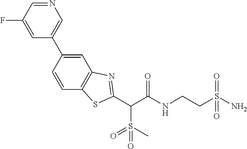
C(C(NCCS(N)(=O)=O)=O)(C1=NC2=C(C=CC(C3=CN=CC(F)=C3)=C2)S1)S(=O)(=O)C
